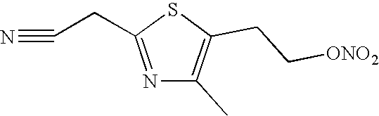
C(C1=NC(C)=C(CC[ONO2])S1)C#N
